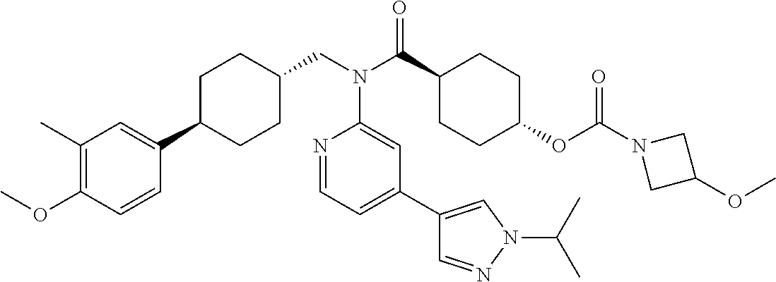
C1(C)=C(OC)C=CC(C2CCC(CN(C(C3CCC(OC(N4CC(OC)C4)=O)CC3)=O)C3=CC(C4=CN(C(C)C)N=C4)=CC=N3)CC2)=C1
